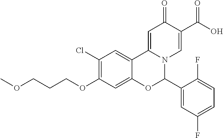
C1(Cl)=C(OCCCOC)C=C2C(=C1)C1=CC(=O)C(C(O)=O)=CN1C(C1=CC(F)=CC=C1F)O2
